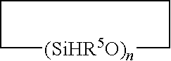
C1[(SiHR5O)n]CCC1
